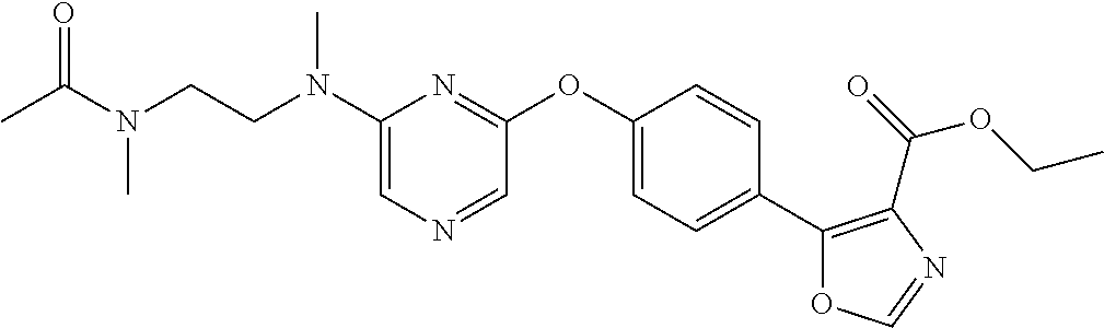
CC(N(C)CCN(C)C1=CN=CC(OC2=CC=C(C3=C(C(=O)OCC)N=CO3)C=C2)=N1)=O
